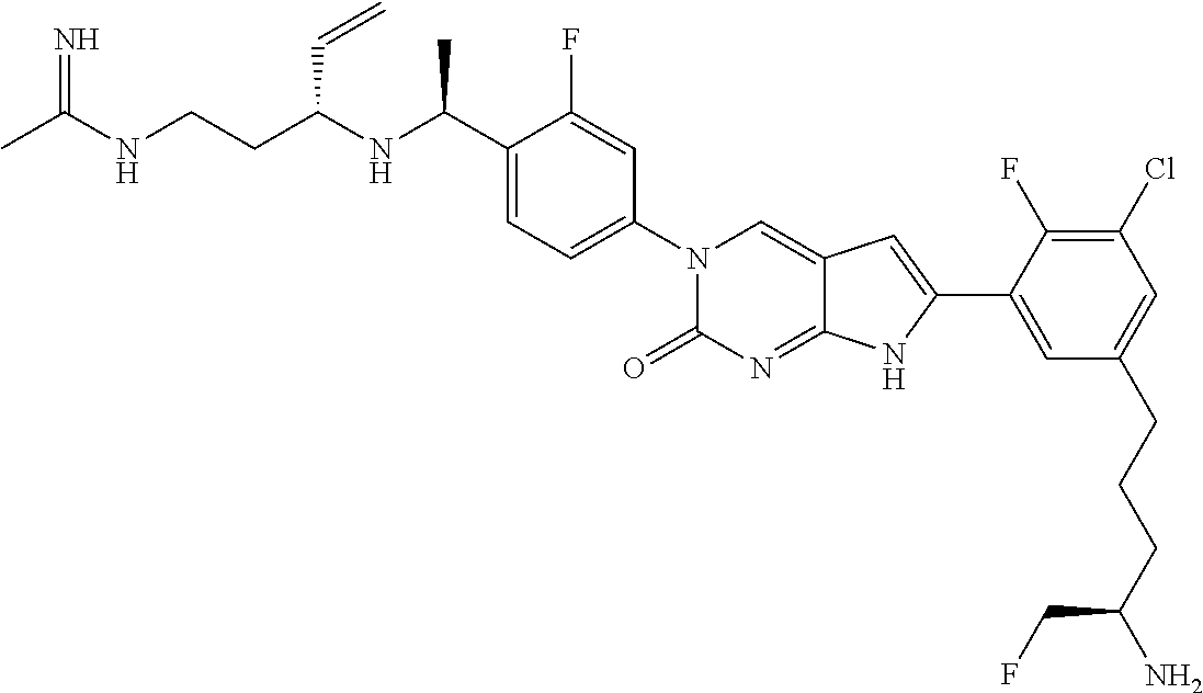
CC(NCCC(NC(C1=CC=C(N2C(=O)N=C3C(=C2)C=C(C2=CC(CCCC(N)CF)=CC(Cl)=C2F)N3)C=C1F)C)C=C)=N
